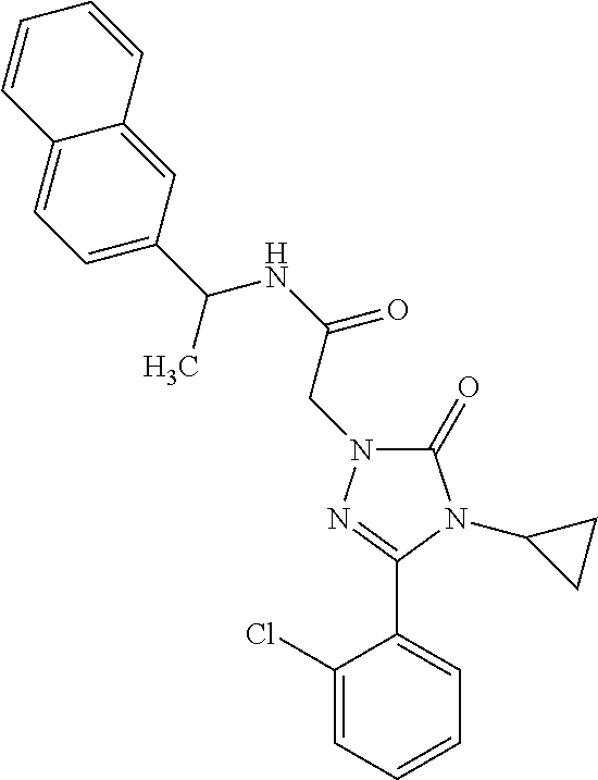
C1(=O)N(CC(NC(C2=CC=C3C(=C2)C=CC=C3)C)=O)N=C(C2=CC=CC=C2Cl)N1C1CC1
